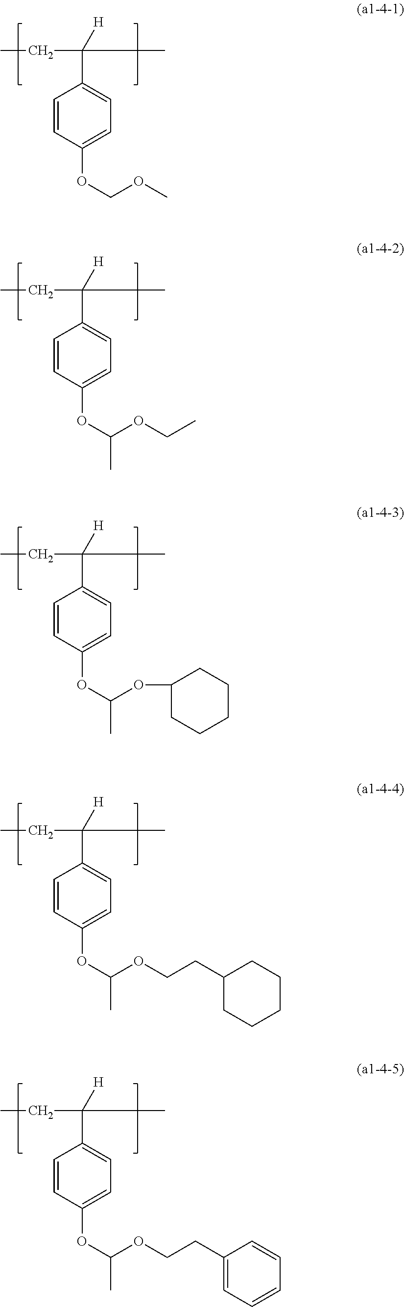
[H]C(C1=CC=C(OCOC)C=C1)(C)CC.[H]C(C1=CC=C(OC(OCC)C)C=C1)(C)CC.[H]C(C1=CC=C(OC(OC2CCCCC2)C)C=C1)(C)CC.[H]C(C1=CC=C(OC(OCCC2CCCCC2)C)C=C1)(C)CC.[H]C(C1=CC=C(OC(OCCC2=CC=CC=C2)C)C=C1)(C)CC
